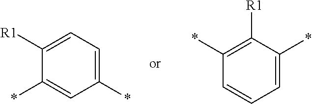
C1=C([R1])C(*)=CC(*)=C1.C1=CC(*)=C([R1])C(*)=C1
